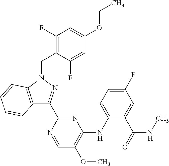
C12=C(N(CC3=C(F)C=C(OCC)C=C3F)N=C1C1=NC(NC3=CC=C(F)C=C3C(=O)NC)=C(OC)C=N1)C=CC=C2
